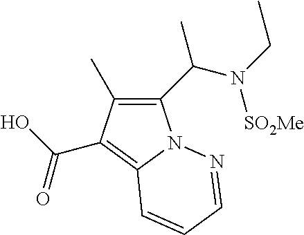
C1(C(N(CC)[SO2Me])C)=C(C)C(C(O)=O)=C2N1N=CC=C2
